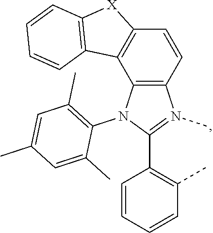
C12=C(N(C3=C(C)C=C(C)C=C3C)C(C3=C(C)C=CC=C3)=N1C)C1=C(C=C2)[X]C2=C1C=CC=C2
